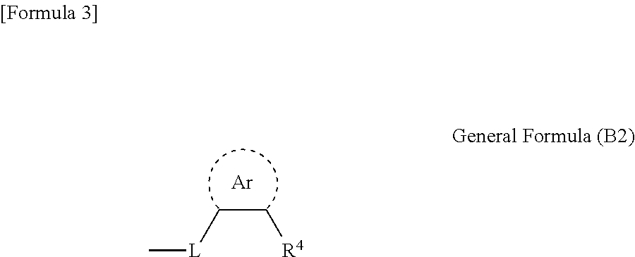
C(C[R4])[L]C.[Ar]
